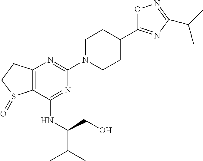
C12=C(N=C(N3CCC(C4=NC(C(C)C)=NO4)CC3)N=C1NC(CO)C(C)C)CCS2=O
